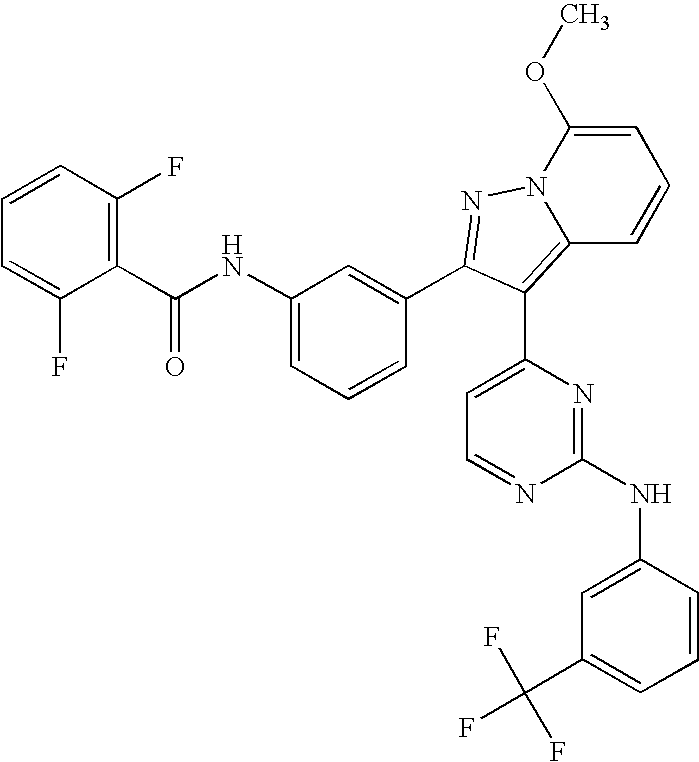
C1(C(NC2=CC=CC(C3=NN4C(OC)=CC=CC4=C3C3=CC=NC(NC4=CC(C(F)(F)F)=CC=C4)=N3)=C2)=O)=C(F)C=CC=C1F
